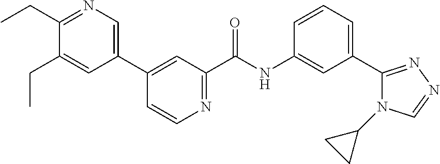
C1(C2=CN=C(CC)C(CC)=C2)=CC(C(NC2=CC(C3=NN=CN3C3CC3)=CC=C2)=O)=NC=C1
